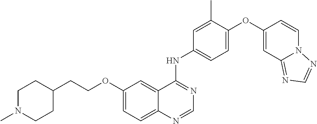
C1=C(OC2=CC3=NC=NN3C=C2)C(C)=CC(NC2=NC=NC3=CC=C(OCCC4CCN(C)CC4)C=C23)=C1
